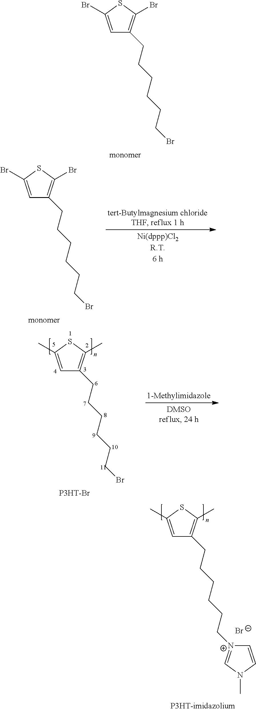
C1=C(Br)SC(Br)=C1CCCCCCBr.C1=C(C)SC(C)=C1CCCCCC[N+]1=CN(C)C=C1.[Br-].C1=C(Br)SC(Br)=C1CCCCCCBr.C1=C(C)SC(C)=C1CCCCCCBr.[P3HT-Br]
